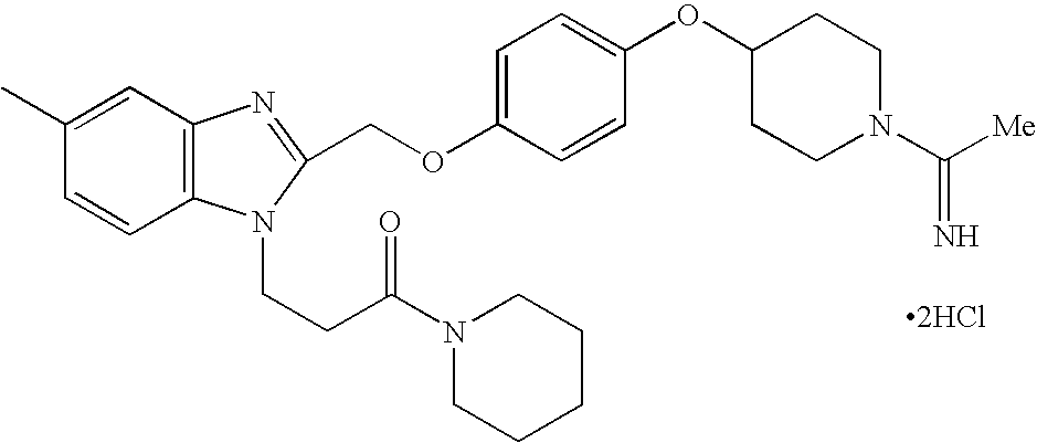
C1(C)=CC2=C(C=C1)N(CCC(N1CCCCC1)=O)C(COC1=CC=C(OC3CCN(C([Me])=N)CC3)C=C1)=N2.[2HCl]
